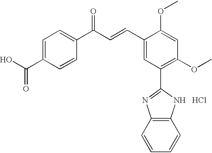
C1=C(C(O)=O)C=CC(C(=O)C=CC2=CC(C3=NC4=C(N3)C=CC=C4)=C(OC)C=C2OC)=C1.Cl
